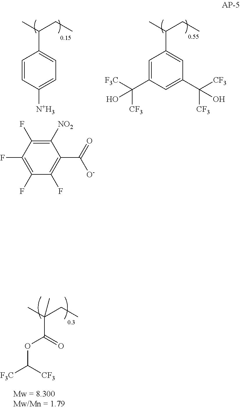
CC(CC)C1=CC=C([N+H3])C=C1.C1(F)=C(F)C(F)=C(C([O-])=O)C([NO2])=C1F.CC(CC)C1=CC(C([CF3])([CF3])O)=CC(C([CF3])([F3C])O)=C1.CC(CC)(C(=O)OC([F3C])[CF3])C
